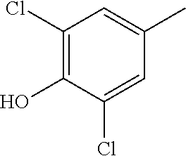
C1(Cl)=C(O)C(Cl)=CC(C)=C1
